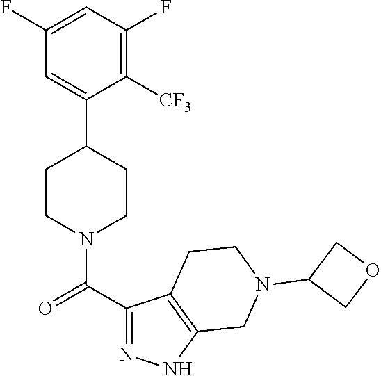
C1(F)=CC(F)=C([CF3])C(C2CCN(C(C3=NNC4=C3CCN(C3COC3)C4)=O)CC2)=C1
